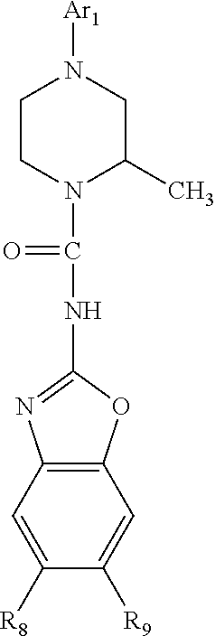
C1CN(C(NC2=NC3=C(O2)C=C([R9])C([R8])=C3)=O)C(C)CN1[Ar1]
